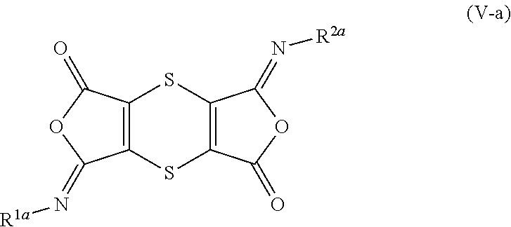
C12=C(C(=O)OC1=N[R1a])SC1=C(S2)C(=O)OC1=N[R2a]
